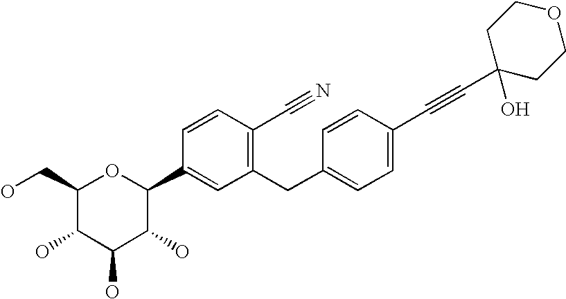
C1(CO)C(O)C(O)C(O)C(C2=CC(CC3=CC=C(C#CC4(O)CCOCC4)C=C3)=C(C#N)C=C2)O1
